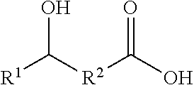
[R1]C([R2]C(O)=O)O
